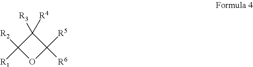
O1C([R6])([R5])C([R3])([R4])C1([R2])[R1]
